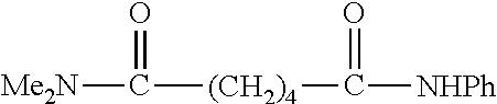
[Me2N]C([(CH2)4]C([NHPh])=O)=O
